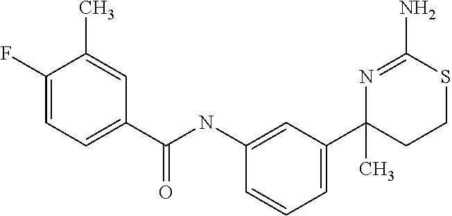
N1=C(N)SCCC1(C1=CC=CC(NC(C2=CC=C(F)C(C)=C2)=O)=C1)C
